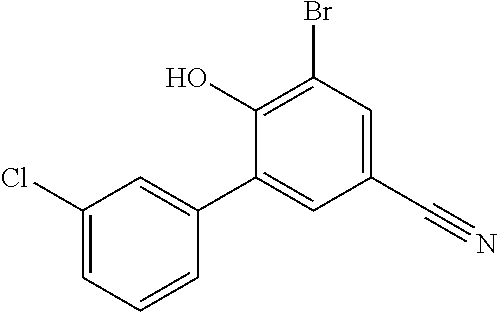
BrC1=C(O)C(C2=CC(Cl)=CC=C2)=CC(C#N)=C1
